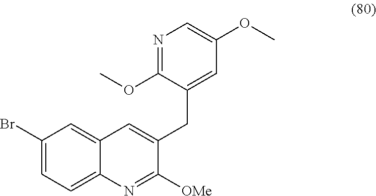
C1(Br)=CC=C2C(=C1)C=C(CC1=CC(OC)=CN=C1OC)C([OMe])=N2
